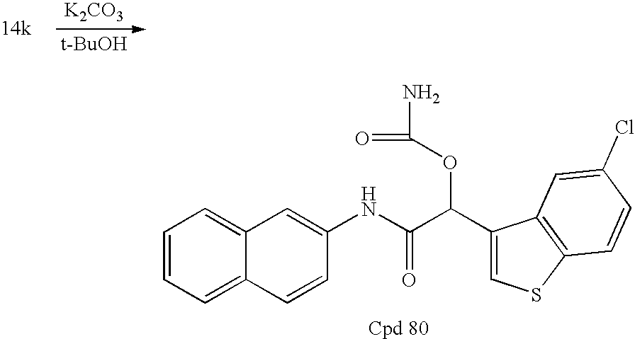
C1=CC=C2C(=C1)C=C(NC(C(C1=CSC3=C1C=C(Cl)C=C3)OC(N)=O)=O)C=C2.[K2CO3].[t-BuOH]
